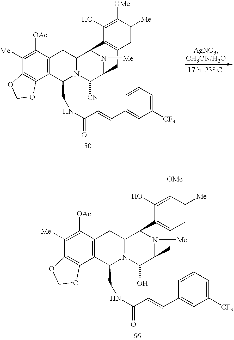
C12=C(C3=C(C([OAc])=C1[Me])CC1N(C3CNC(C=CC3=CC([CF3])=CC=C3)=O)C([CN])C3N([Me])C1C1=C(C3)C=C([Me])C([OMe])=C1O)OCO2.C12=C(C3=C(C([OAc])=C1[Me])CC1N(C3CNC(C=CC3=CC([CF3])=CC=C3)=O)C(O)C3N([Me])C1C1=C(C3)C=C([Me])C([OMe])=C1O)OCO2
